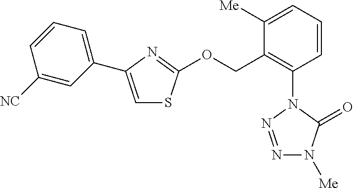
C1=CC([NC])=CC(C2=CSC(OCC3=C(N4C(=O)N([Me])N=N4)C=CC=C3[Me])=N2)=C1
